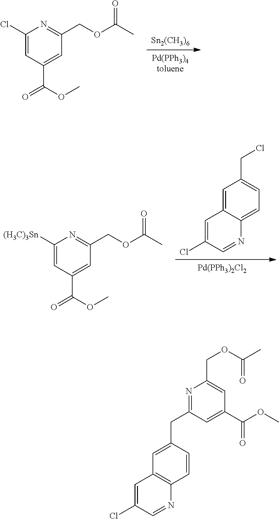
[Sn2(CH3)6].[Pd(PPh3)4toluene].C1(Cl)=CC(C(=O)OC)=CC(COC(C)=O)=N1.[Pd(PPh3)2Cl2].C1=C2C(=CC=C1CCl)N=CC(Cl)=C2.C1([(H3C)3Sn])=CC(C(=O)OC)=CC(COC(C)=O)=N1.N1=C(CC2=CC3=C(C=C2)N=CC(Cl)=C3)C=C(C(OC)=O)C=C1COC(C)=O
